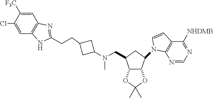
C12=C(C=C(Cl)C([F3C])=C1)NC(CCC1CC(N(CC3C4C(C(N5C6=C(C([NHDMB])=NC=N6)C=C5)C3)OC(C)(C)O4)C)C1)=N2
